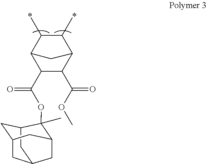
C1(C(OC2(C)C3CC4CC2CC(C3)C4)=O)C(C(OC)=O)C2C(C)C(C)C1C2
